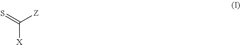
C([X])(=S)[Z]
